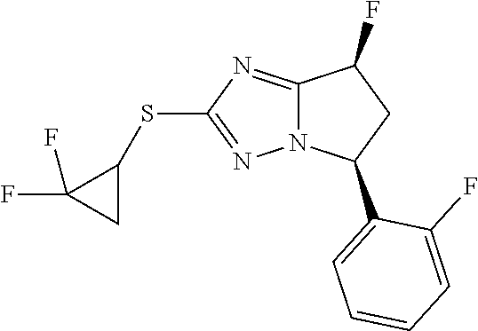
C1(SC2C(F)(F)C2)=NN2C(=N1)C(F)CC2C1=CC=CC=C1F
